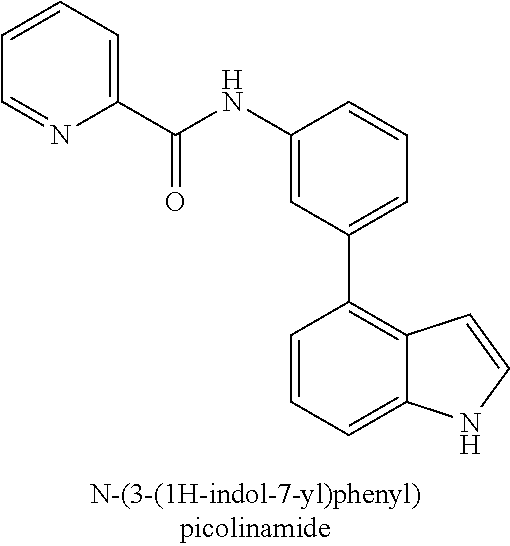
C1(NC(C2=CC=CC=N2)=O)=CC(C2=C3C(=CC=C2)NC=C3)=CC=C1
